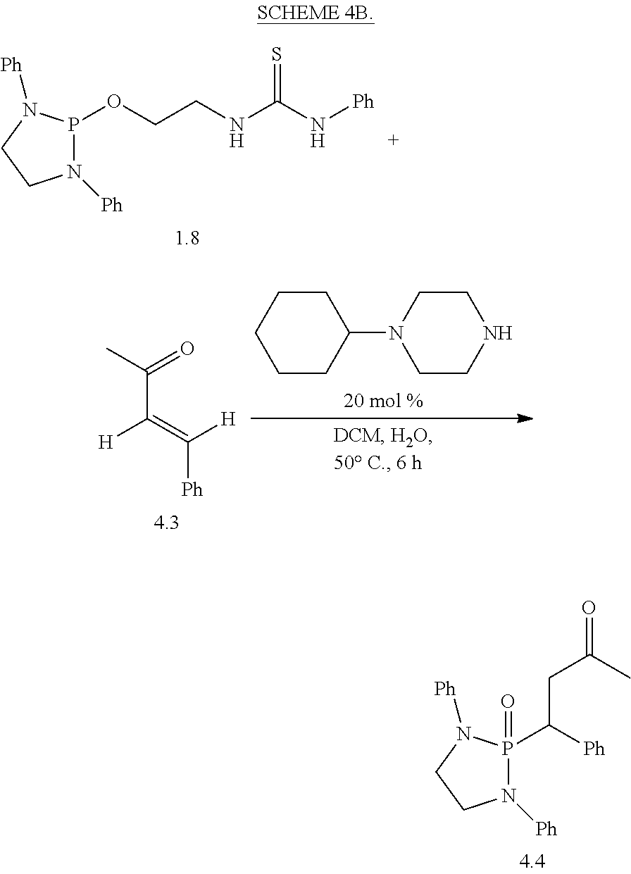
C(C([H])=C([Ph])[H])(C)=O.C1(N2CCNCC2)CCCCC1.P1(OCCNC(=S)N[Ph])N([Ph])CCN1[Ph].P1(=O)(C(CC(C)=O)[Ph])N([Ph])CCN1[Ph]
